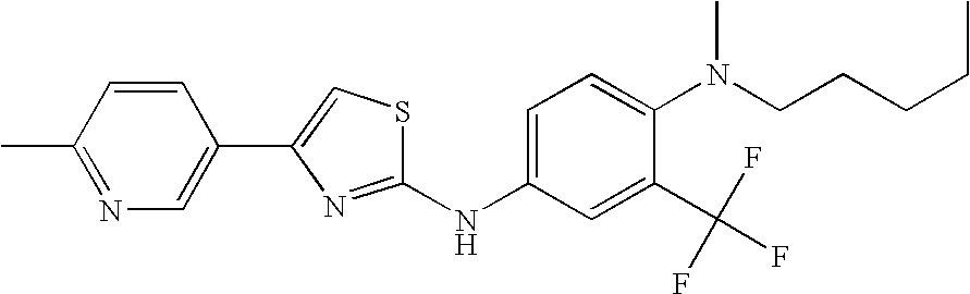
C1(C(F)(F)F)=CC(NC2=NC(C3=CN=C(C)C=C3)=CS2)=CC=C1N(C)CCCCC
